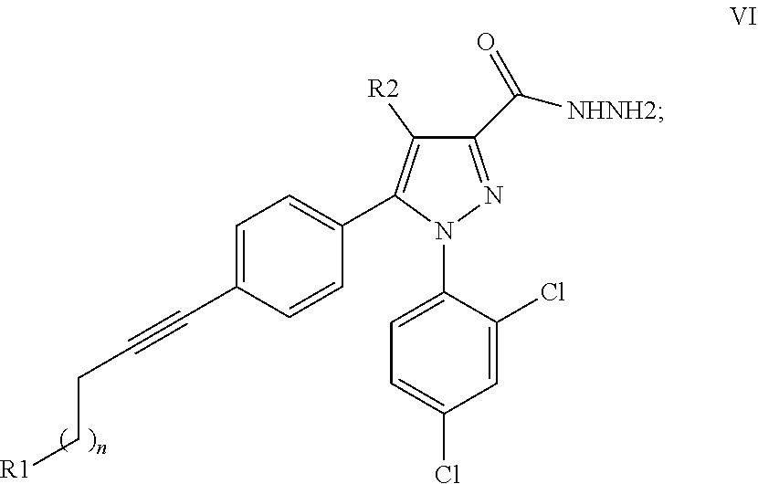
N1(C2=CC=C(Cl)C=C2Cl)N=C(C([NHNH2])=O)C([R2])=C1C1=CC=C(C#CCC[R1])C=C1
